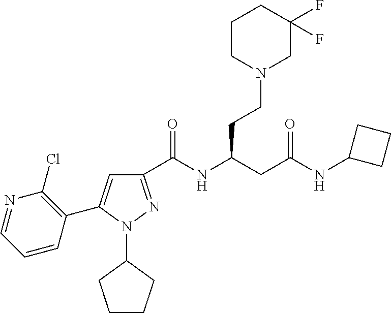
C1(C(NC(CC(=O)NC2CCC2)CCN2CC(F)(F)CCC2)=O)=NN(C2CCCC2)C(C2=C(Cl)N=CC=C2)=C1
